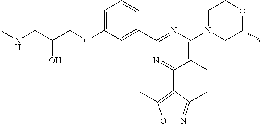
C1=C(OCC(CNC)O)C=C(C2=NC(N3CC(C)OCC3)=C(C)C(C3=C(C)ON=C3C)=N2)C=C1
